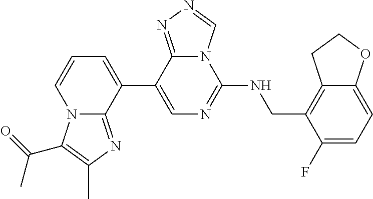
N12C(=NC(C)=C1C(=O)C)C(C1=CN=C(NCC3=C4C(=CC=C3F)OCC4)N3C1=NN=C3)=CC=C2
